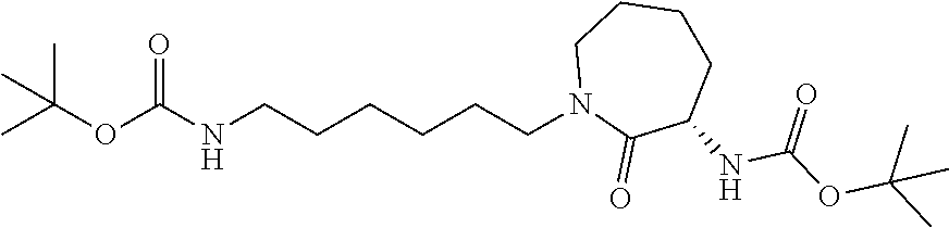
N1(CCCCCCNC(OC(C)(C)C)=O)C(=O)C(NC(OC(C)(C)C)=O)CCCC1
